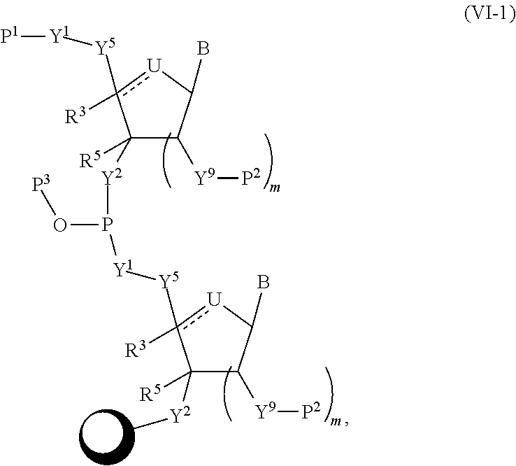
C1([R5])([Y2]P(O[P3])[Y1][Y5]c2([R3])[U]C(B)C([Y9][P2])C2([Y2]C)[R5])C([Y9][P2])C(B)[U]c1([R3])[Y5][Y1][P1]
